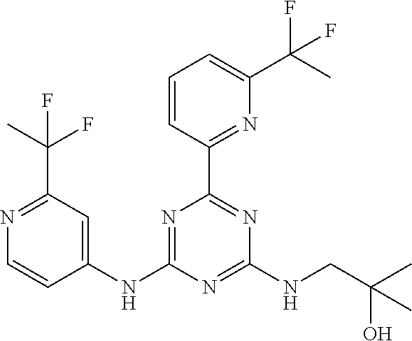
C1=CC(C2=NC(NCC(C)(O)C)=NC(NC3=CC(C(C)(F)F)=NC=C3)=N2)=NC(C(C)(F)F)=C1
